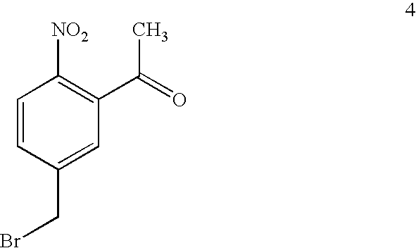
C1=CC(CBr)=CC(C(=O)C)=C1[NO2]
